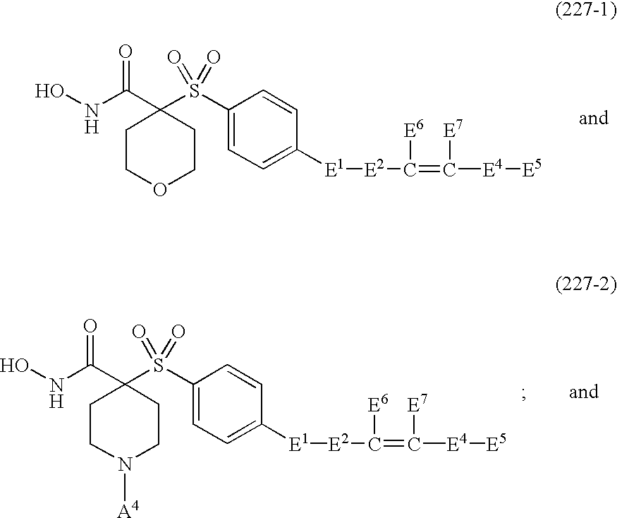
ONC(C1(S(C2=CC=C([E1][E2]C(=C([E4][E5])[E7])[E6])C=C2)(=O)=O)CCOCC1)=O.ONC(C1(S(C2=CC=C([E1][E2]C(=C([E4][E5])[E7])[E6])C=C2)(=O)=O)CCN([A4])CC1)=O
